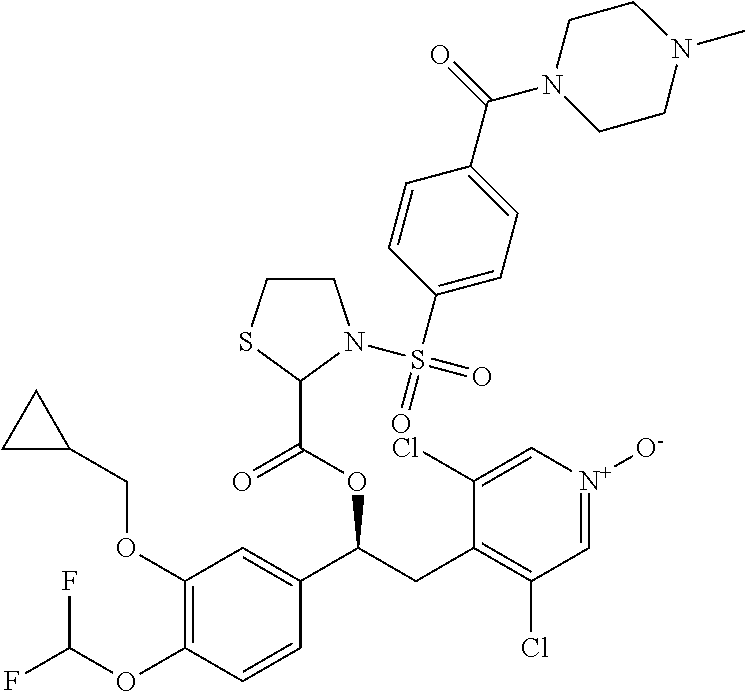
C1(OCC2CC2)=C(OC(F)F)C=CC(C(CC2=C(Cl)C=[N+]([O-])C=C2Cl)OC(C2N(S(C3=CC=C(C(N4CCN(C)CC4)=O)C=C3)(=O)=O)CCS2)=O)=C1
